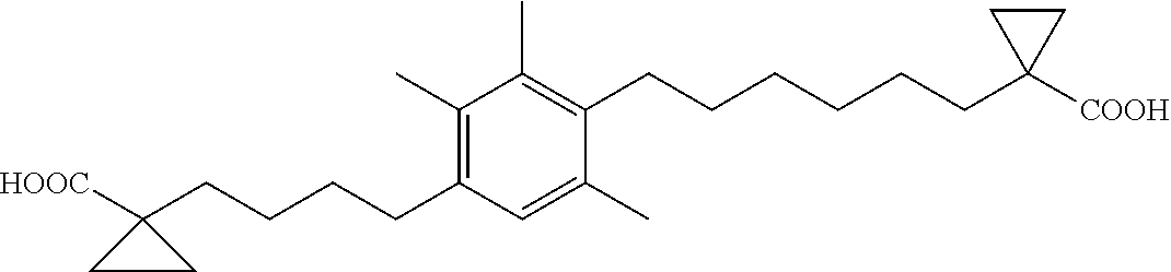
C1(C)=C(CCCCCCC2([COOH])CC2)C(C)=CC(CCCCC2([HOOC])CC2)=C1C
